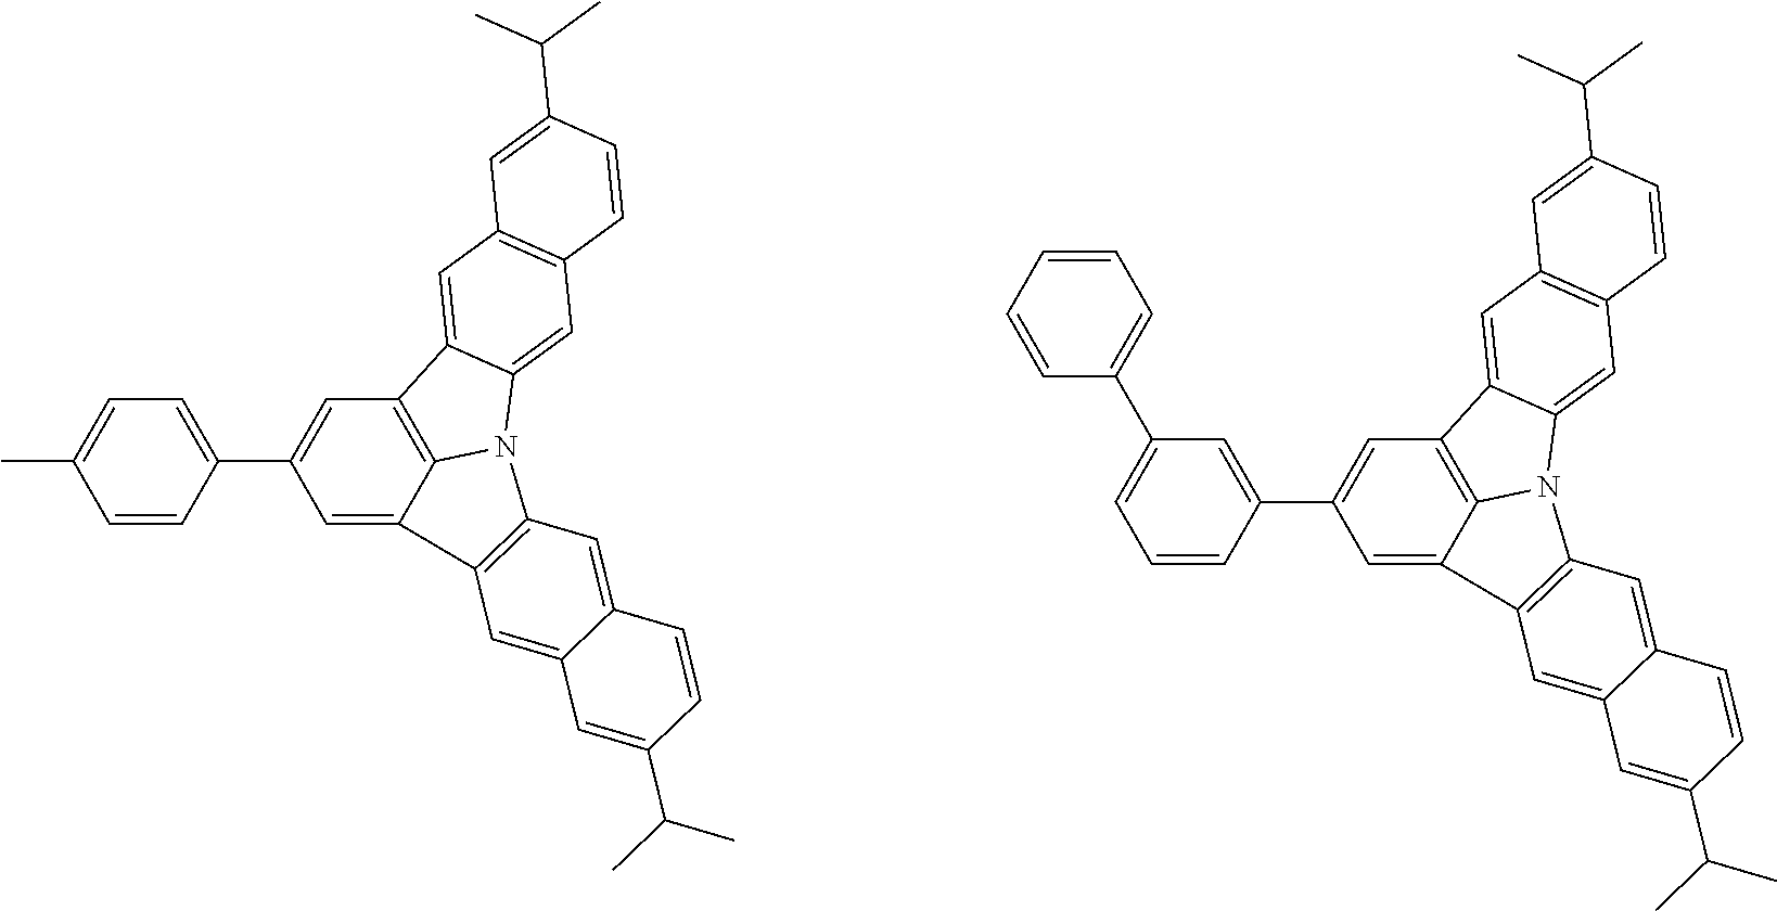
C1(C2=CC3=C4C(=C2)C2=C(N4C4=CC5=C(C=C34)C=C(C(C)C)C=C5)C=C3C(=C2)C=C(C(C)C)C=C3)=CC=C(C)C=C1.C1(C2=CC(C3=CC=CC=C3)=CC=C2)=CC2=C3C(=C1)C1=C(N3C3=CC4=C(C=C23)C=C(C(C)C)C=C4)C=C2C(=C1)C=C(C(C)C)C=C2
